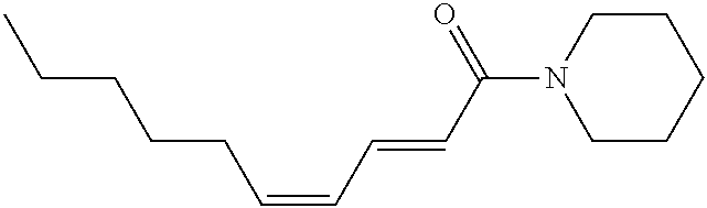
CCCCCC=CC=CC(N1CCCCC1)=O
